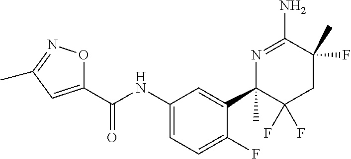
C(NC1=CC=C(F)C(C2(C)C(F)(F)CC(F)(C)C(N)=N2)=C1)(=O)C1=CC(C)=NO1
